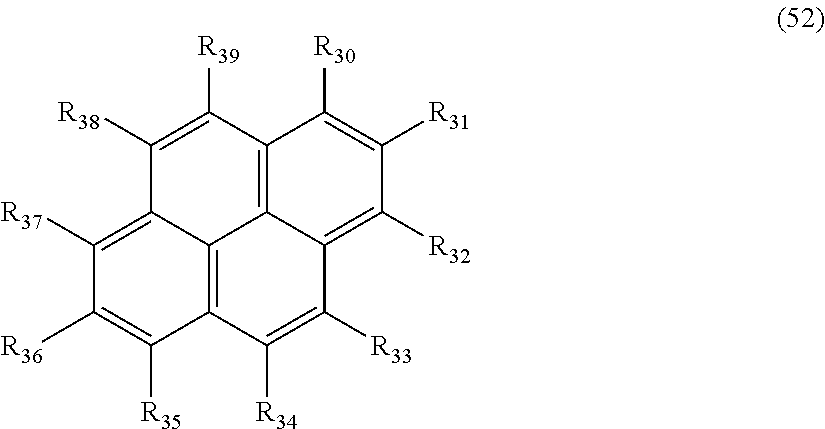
C1([R38])=C([R39])C2=C3C4=C(C([R34])=C([R33])C3=C([R32])C([R31])=C2[R30])C([R35])=C([R36])C([R37])=C14
